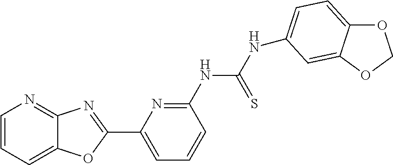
C1=CC=C2C(=N1)N=C(C1=CC=CC(NC(NC3=CC=C4OCOC4=C3)=S)=N1)O2
